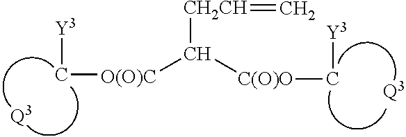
[Y3]C[O(O)C]C([C(O)O]C[Y3])[CH2CH]=C.[Q3].[Q3]
